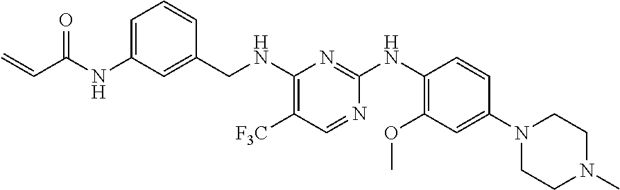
C1=C(NC(C=C)=O)C=C(CNC2=C([F3C])C=NC(NC3=C(OC)C=C(N4CCN(C)CC4)C=C3)=N2)C=C1
